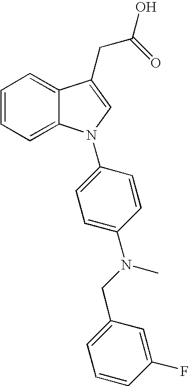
C1=CC=C2C(=C1)C(CC(=O)O)=CN2C1=CC=C(N(CC2=CC=CC(F)=C2)C)C=C1
